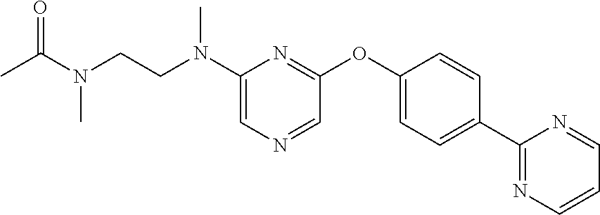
C1(N(CCN(C)C(=O)C)C)=CN=CC(OC2=CC=C(C3=NC=CC=N3)C=C2)=N1
